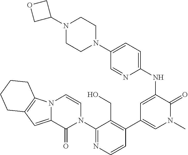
N12C(=CC3=C1CCCC3)C(=O)N(C1=NC=CC(C3=CN(C)C(=O)C(NC4=CC=C(N5CCN(C6COC6)CC5)C=N4)=C3)=C1CO)C=C2
